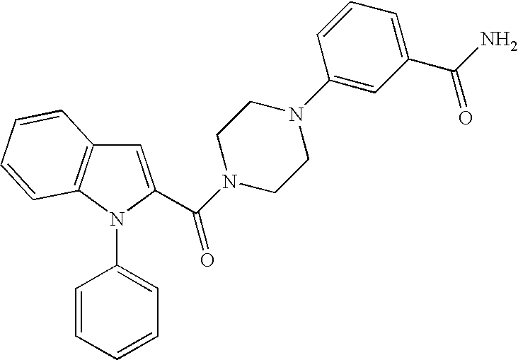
C1=C(C(N2CCN(C3=CC(C(N)=O)=CC=C3)CC2)=O)N(C2=CC=CC=C2)C2=C1C=CC=C2
